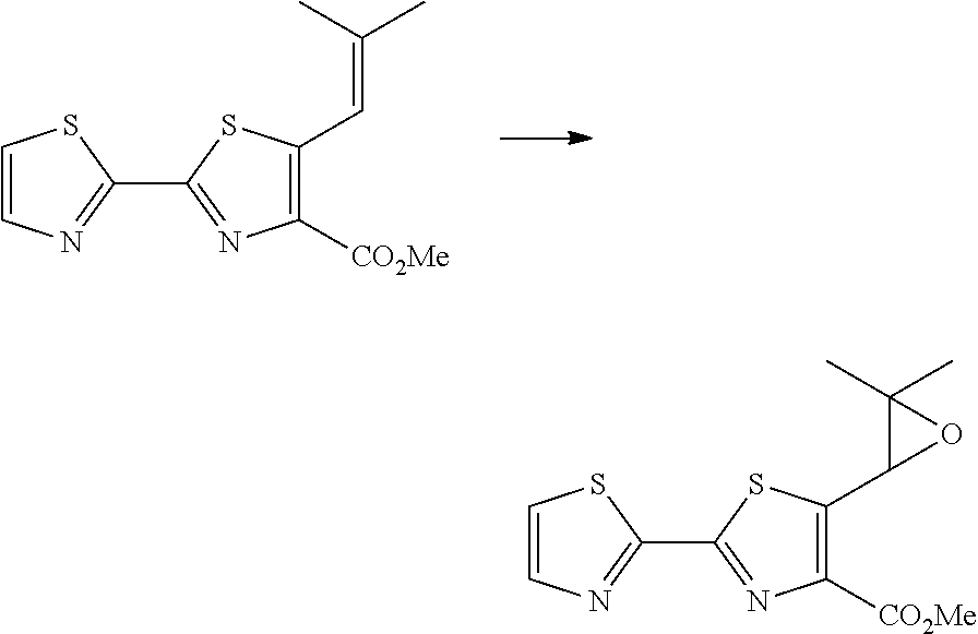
C1=CN=C(C2=NC([CO2Me])=C(C=C(C)C)S2)S1.C1=CN=C(C2=NC([CO2Me])=C(C3OC3(C)C)S2)S1
